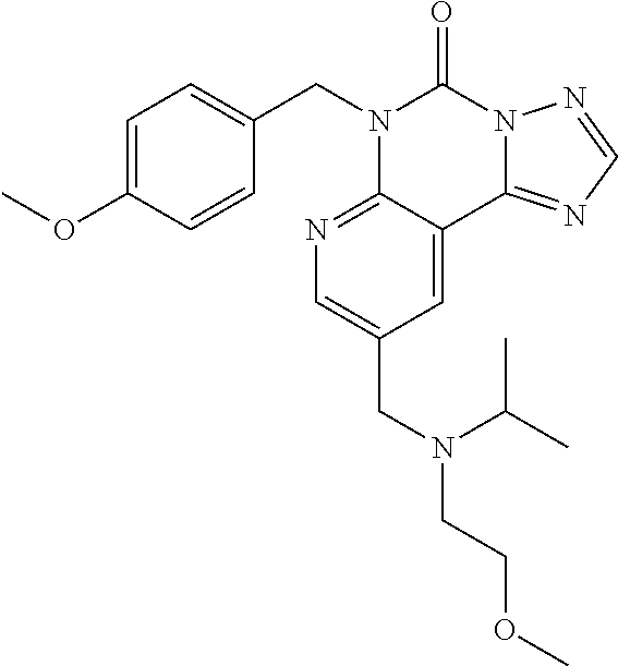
C1=C(OC)C=CC(CN2C3=NC=C(CN(CCOC)C(C)C)C=C3C3=NC=NN3C2=O)=C1
